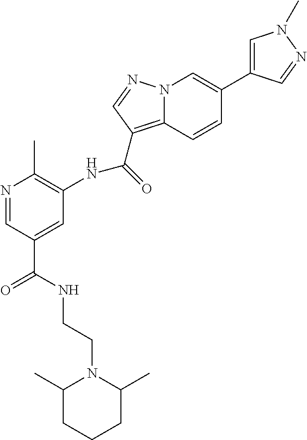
N1(CCNC(C2=CC(NC(C3=C4N(C=C(C5=CN(C)N=C5)C=C4)N=C3)=O)=C(C)N=C2)=O)C(C)CCCC1C
